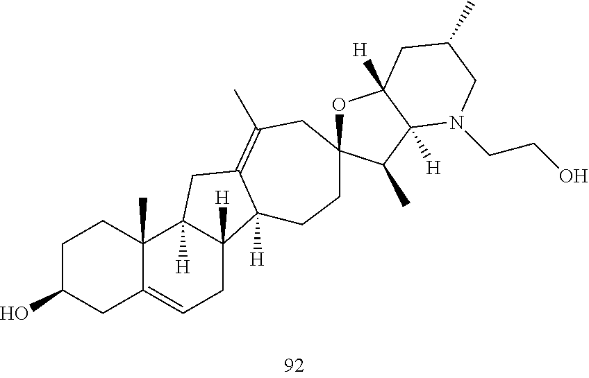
C1C(O)CC2=CCC3([H])C([H])(C2(C)C1)CC1=C(C)CC2(CCC31[H])OC1([H])C([H])(C2C)N(CCO)CC(C)C1
